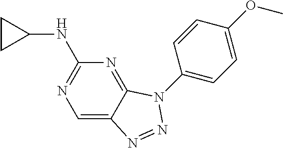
C1(N2C3=NC(NC4CC4)=NC=C3N=N2)=CC=C(OC)C=C1
